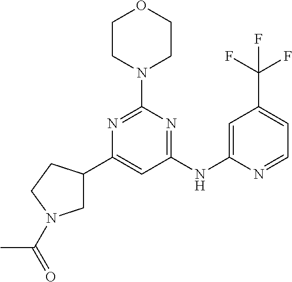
C1(C2CN(C(=O)C)CC2)=CC(NC2=CC(C(F)(F)F)=CC=N2)=NC(N2CCOCC2)=N1
